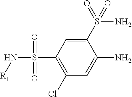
C1(S(=O)(N)=O)=CC(S(N[R1])(=O)=O)=C(Cl)C=C1N
